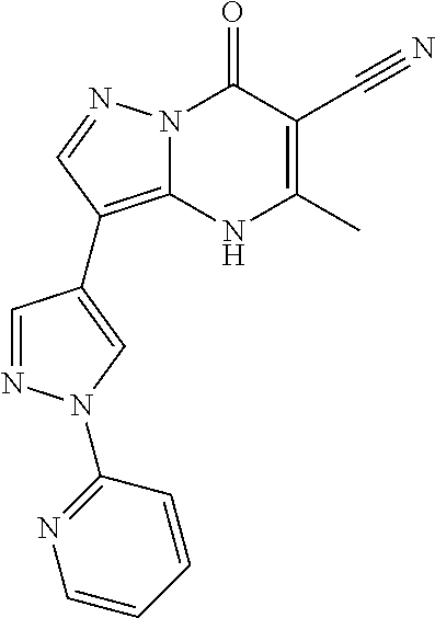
N12C(=C(C3=CN(C4=NC=CC=C4)N=C3)C=N1)NC(C)=C(C#N)C2=O
